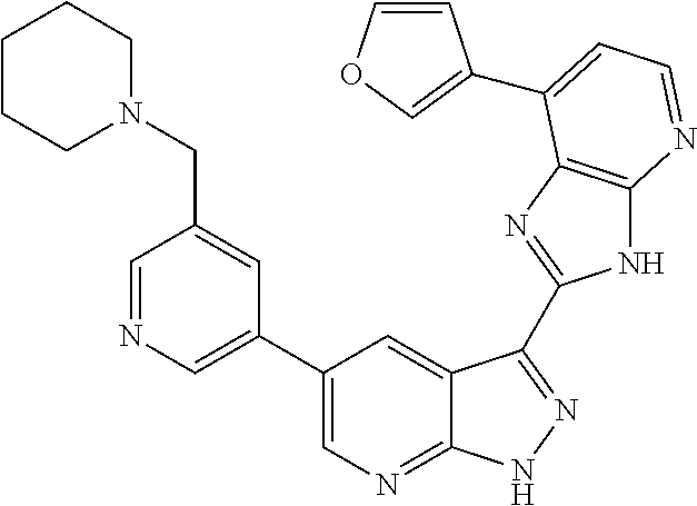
C1=NC=C(C2=CN=C3C(=C2)C(C2=NC4=C(N2)N=CC=C4C2=COC=C2)=NN3)C=C1CN1CCCCC1
